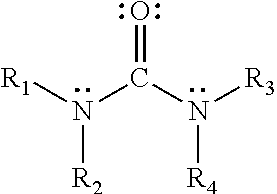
[R1]N(C(N([R3])[R4])=O)[R2]
